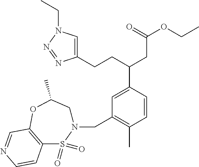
C1(CCC(CC(OCC)=O)C2=CC(CN3CC(C)OC4=C(S3(=O)=O)C=CN=C4)=C(C)C=C2)=CN(CC)N=N1
